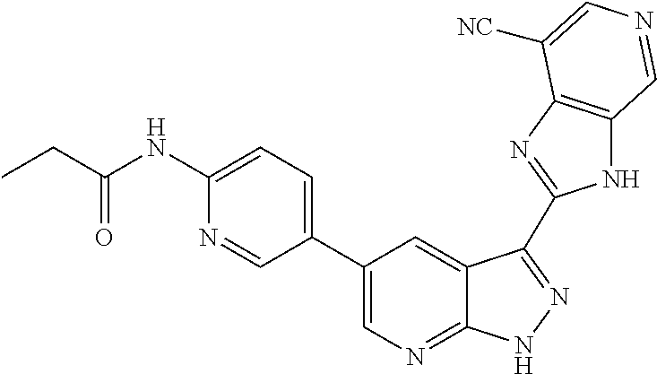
C1(C2=CN=C3C(=C2)C(C2=NC4=C(N2)C=NC=C4[NC])=NN3)=CC=C(NC(CC)=O)N=C1
